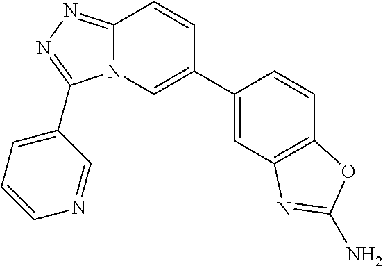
N12C(=NN=C1C1=CC=CN=C1)C=CC(C1=CC3=C(C=C1)OC(N)=N3)=C2
